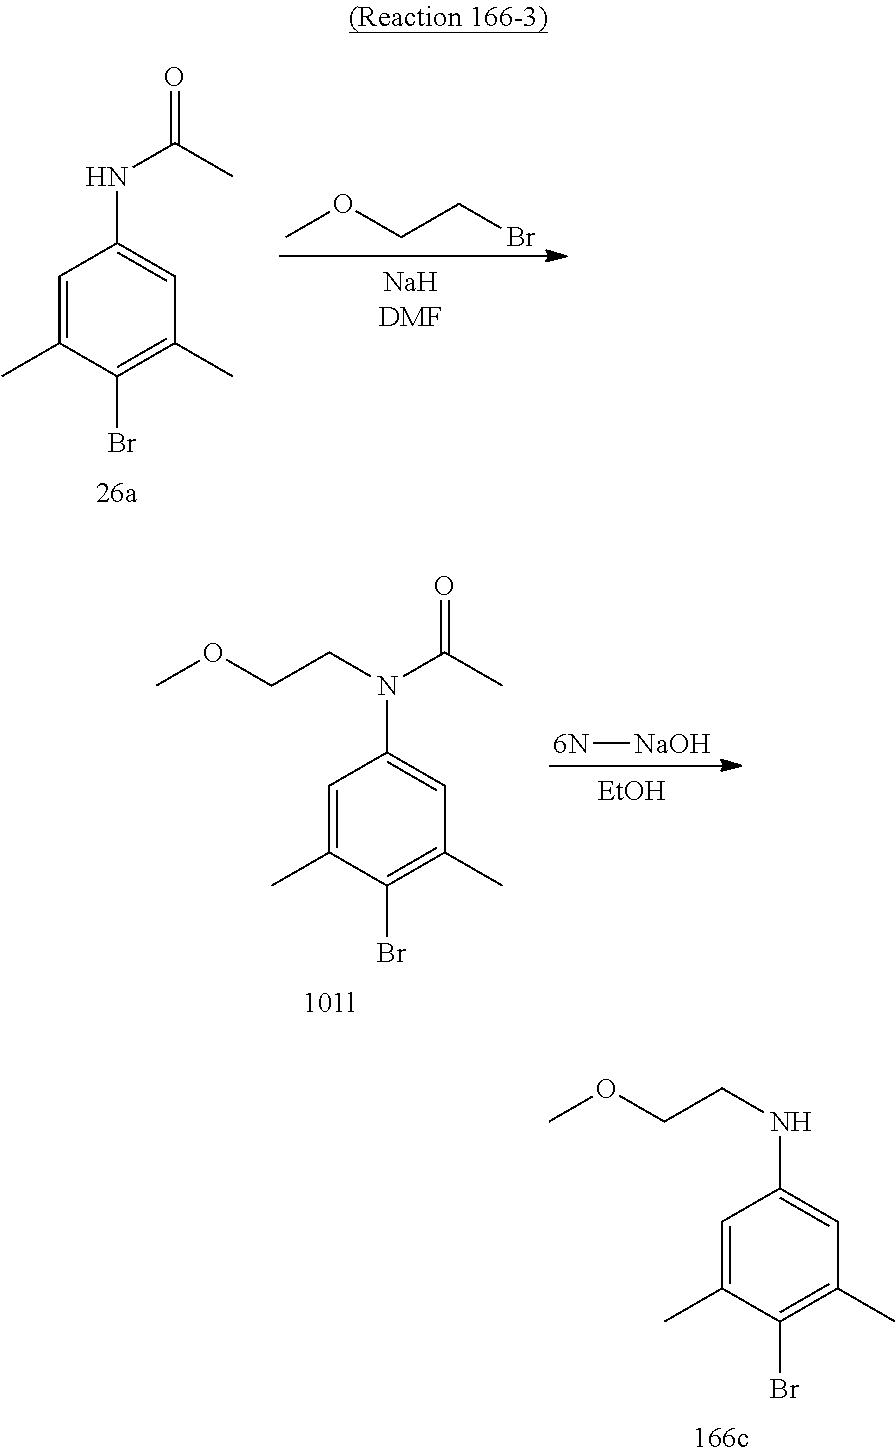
[NaHDMF].COCCBr.C1=C(C)C(Br)=C(C)C=C1NC(C)=O.C1=C(C)C(Br)=C(C)C=C1NCCOC.C1=C(C)C(Br)=C(C)C=C1N(C(C)=O)CCOC.[EtOH].[6N][NaOH]
